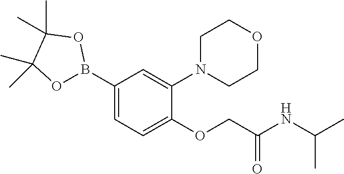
C1(B2OC(C)(C)C(C)(C)O2)=CC=C(OCC(NC(C)C)=O)C(N2CCOCC2)=C1
